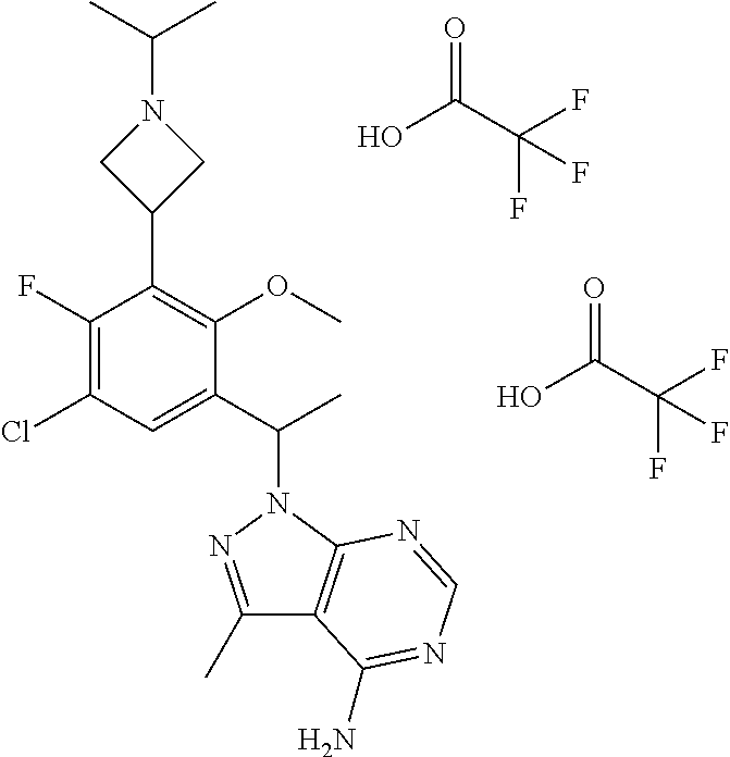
O=C(C(F)(F)F)O.O=C(C(F)(F)F)O.C1(F)=C(Cl)C=C(C(C)N2N=C(C)C3=C2N=CN=C3N)C(OC)=C1C1CN(C(C)C)C1
